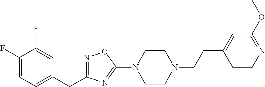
N1=C(CC2=CC=C(F)C(F)=C2)N=C(N2CCN(CCC3=CC(OC)=NC=C3)CC2)O1
